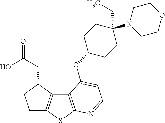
C1C2=C(C(CC(=O)O)C1)C1=C(S2)N=CC=C1OC1CCC(N2CCOCC2)(CC)CC1
